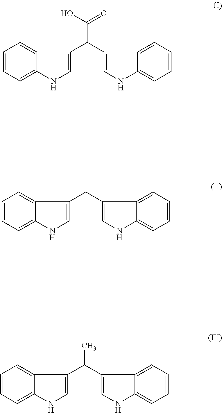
C1=CC=C2C(=C1)C(C(C(O)=O)C1=CNC3=CC=CC=C13)=CN2.C1=CC=C2C(=C1)C(CC1=CNC3=CC=CC=C13)=CN2.C1=CC=C2C(=C1)C(C(C1=CNC3=CC=CC=C13)C)=CN2
